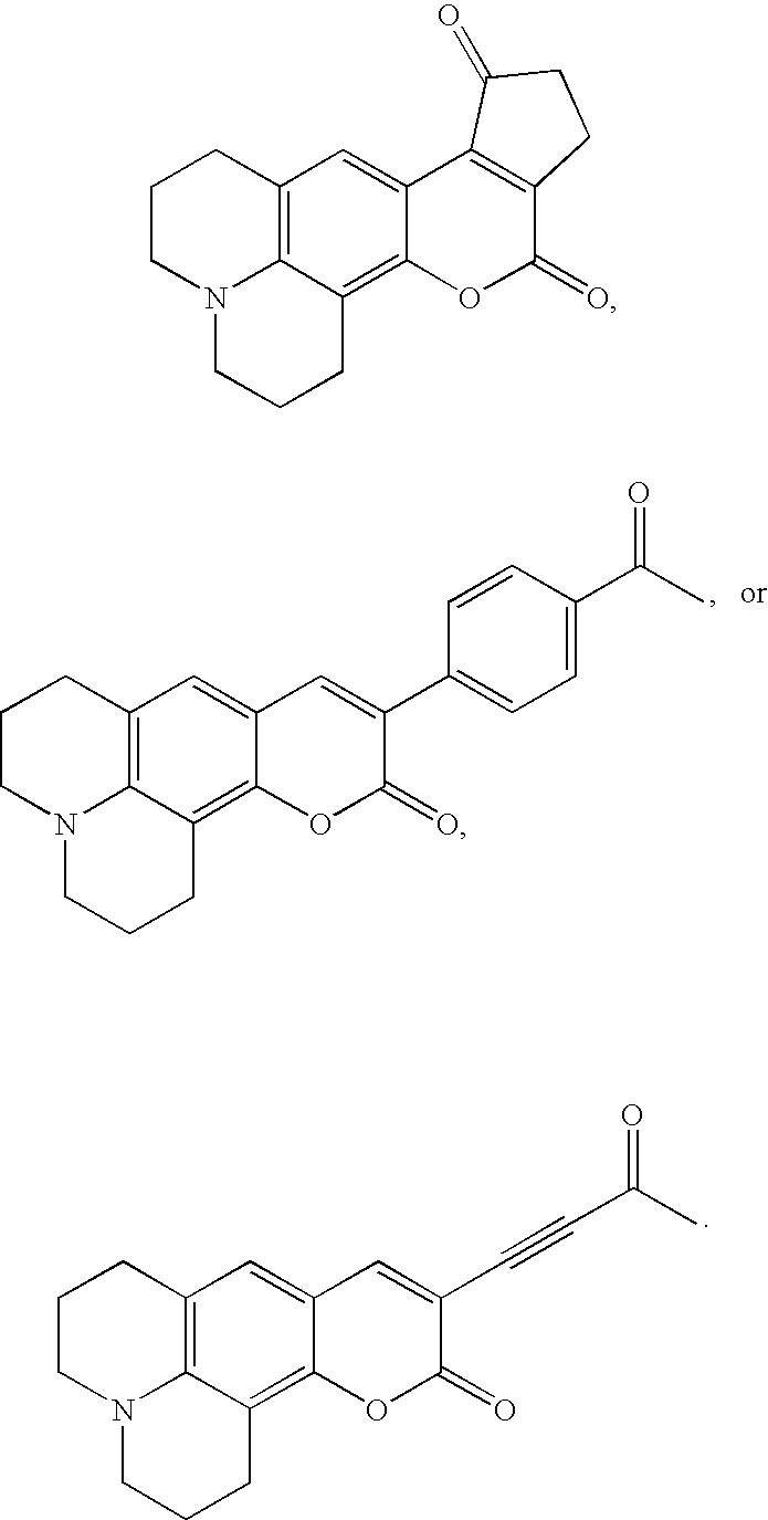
C1CN2C3=C(C1)C=C1C(=C3CCC2)OC(=O)C(C2=CC=C(C(=O)C)C=C2)=C1.C1CN2C3=C(C1)C=C1C(=C3CCC2)OC(=O)C(C#CC(C)=O)=C1.C1CN2C3=C(C1)C=C1C(=C3CCC2)OC(=O)C2=C1C(=O)CC2
